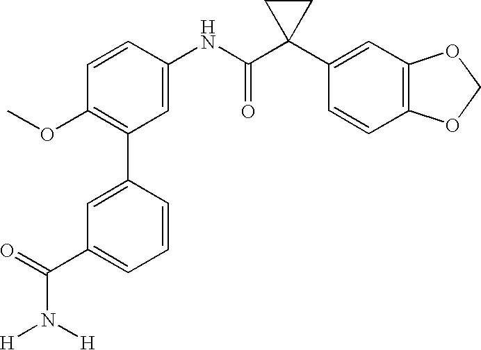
C1(C2=C(OC)C=CC(NC(C3(C4=CC5=C(C=C4)OCO5)CC3)=O)=C2)=CC(C(=O)N([H])[H])=CC=C1
